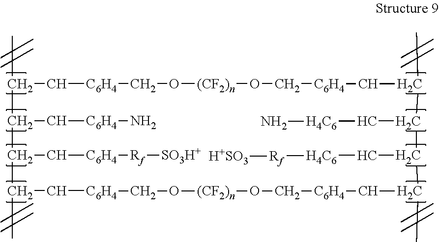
CC1C(C[C6H4]N)C(C[C6H4][Rf][SO3H+])C(C)C[C6H4]CO[(CF2)n]OC[C6H4]CC(C)C(C[H4C6][Rf][H+SO3])C(C[H4C6]N)C(C)C[C6H4]CO[(CF2)n]OC[C6H4]C1
